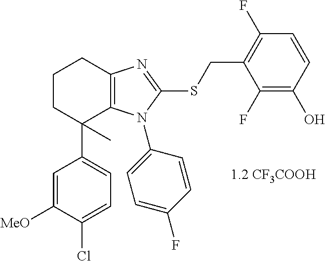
C1=C(Cl)C([MeO])=CC(C2(C)C3=C(CCC2)N=C(SCC2=C(F)C=CC(O)=C2F)N3C2=CC=C(F)C=C2)=C1
